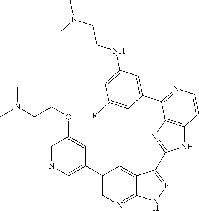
C1=NC=C(C2=CN=C3C(=C2)C(C2=NC4=C(N2)C=CN=C4C2=CC(NCCN(C)C)=CC(F)=C2)=N[N H]3)C=C1OCCN(C)C
